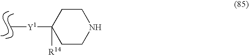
C[Y1]C1([R14])CCNCC1
